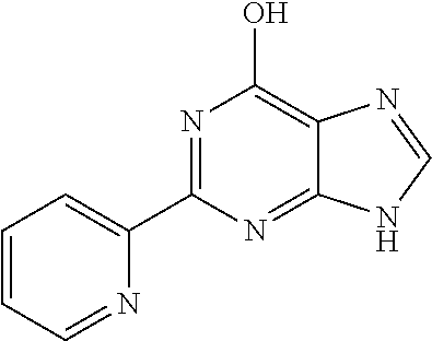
C1(C2=CC=CC=N2)=NC(O)=C2C(=N1)NC=N2
